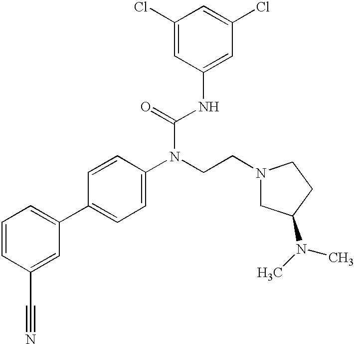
C1=CC(C#N)=CC(C2=CC=C(N(CCN3CCC(N(C)C)C3)C(=O)NC3=CC(Cl)=CC(Cl)=C3)C=C2)=C1
